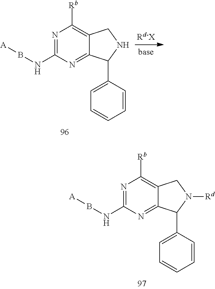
N1=C(NB[A])N=C2C(=C1[Rb])CNC2C1=CC=CC=C1.N1=C(NB[A])N=C2C(=C1[Rb])CN([Rd])C2C1=CC=CC=C1
